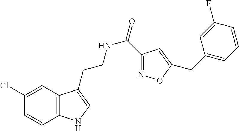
C12=C(C=C(Cl)C=C1)C(CCNC(=O)C1=NOC(CC3=CC=CC(F)=C3)=C1)=CN2
